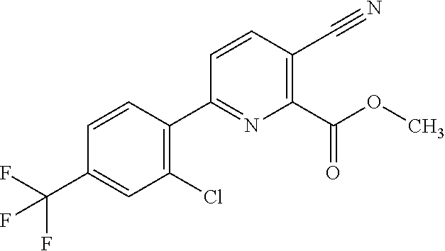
C1(Cl)=C(C2=NC(C(OC)=O)=C(C#N)C=C2)C=CC(C(F)(F)F)=C1
